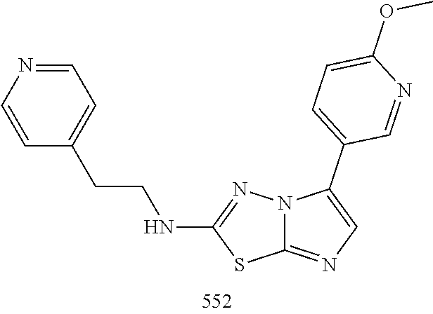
S1C(NCCC2=CC=NC=C2)=NN2C1=NC=C2C1=CC=C(OC)N=C1
